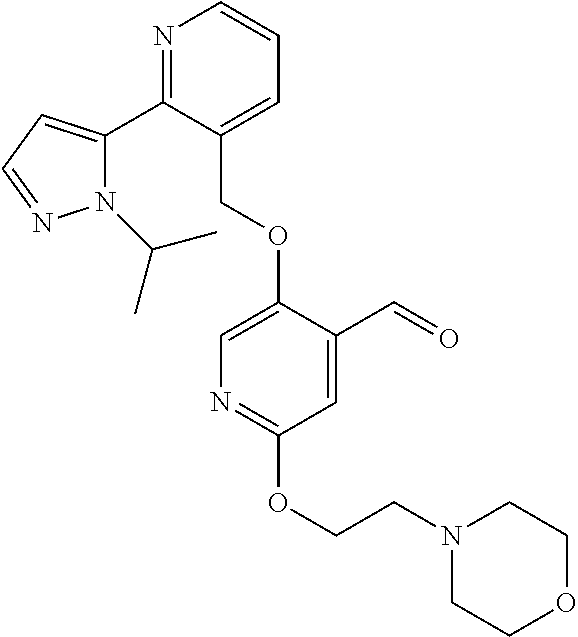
N1=C(C2=CC=NN2C(C)C)C(COC2=CN=C(OCCN3CCOCC3)C=C2C=O)=CC=C1
